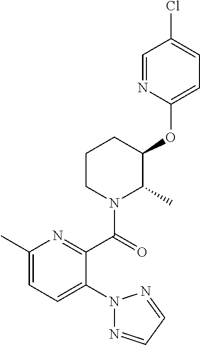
C1(OC2C(C)N(C(=O)C3=NC(C)=CC=C3N3N=CC=N3)CCC2)=CC=C(Cl)C=N1
